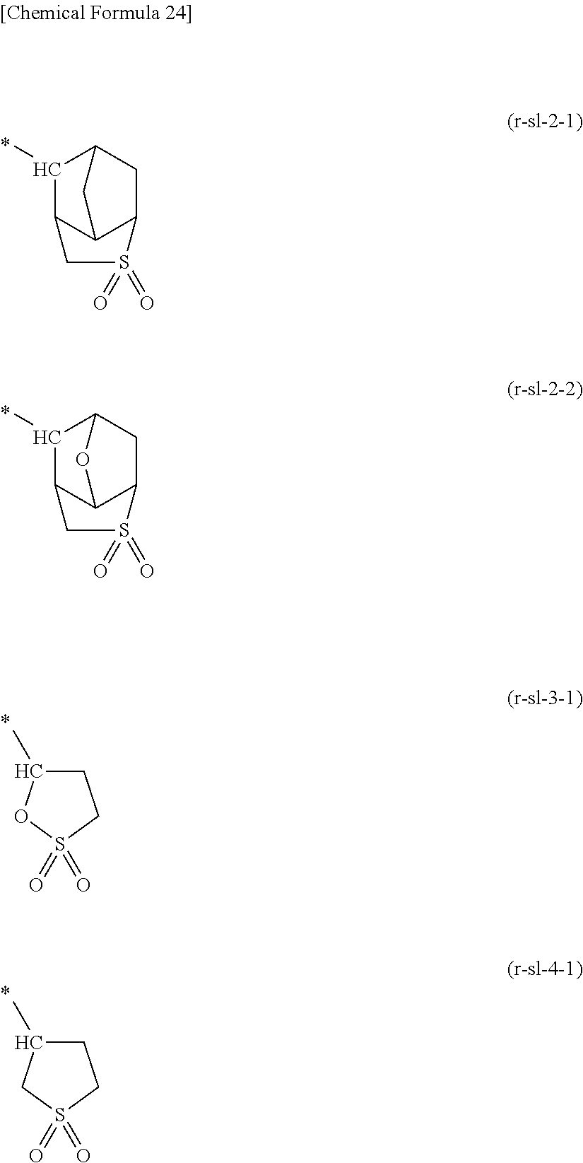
C1(C)C2C3C(CC1C3)S(=O)(=O)C2.C1(C)C2C3C(CC1O3)S(=O)(=O)C2.C1C(C)OS(=O)(=O)C1.C1C(C)CS(=O)(=O)C1
